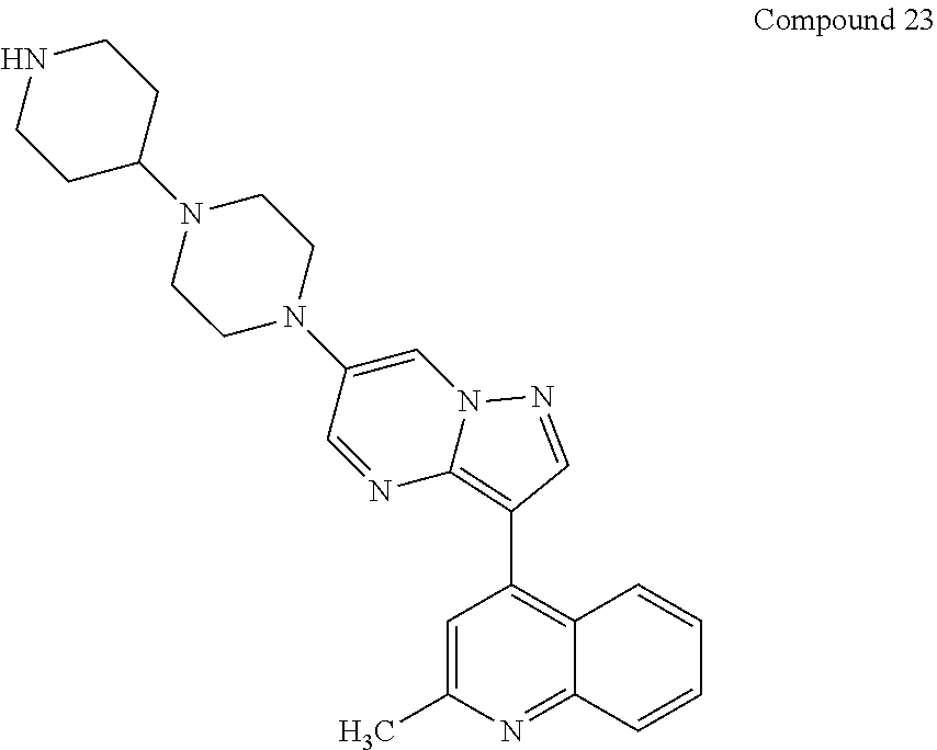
N1CCC(N2CCN(C3=CN4C(=C(C5=C6C(=NC(C)=C5)C=CC=C6)C=N4)N=C3)CC2)CC1
